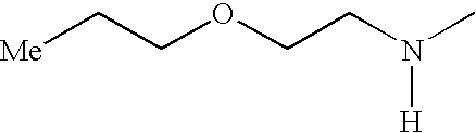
[Me]CCOCCN([H])C
